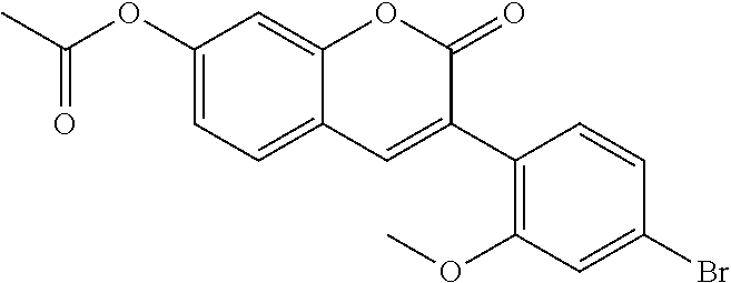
C1(OC(C)=O)=CC=C2C(=C1)OC(=O)C(C1=C(OC)C=C(Br)C=C1)=C2
